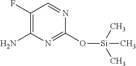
C1(F)=C(N)N=C(O[Si](C)(C)C)N=C1
